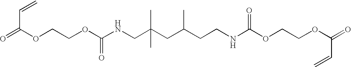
O=C(OCCOC(NCC(CC(CCNC(OCCOC(=O)C=C)=O)C)(C)C)=O)C=C
